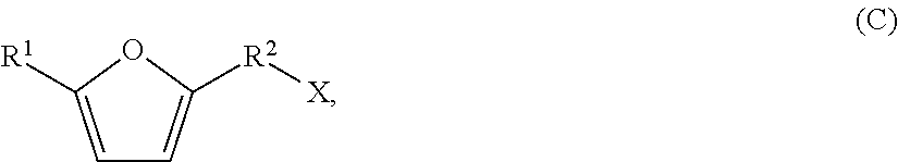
C1=C([R1])OC([R2][X])=C1
